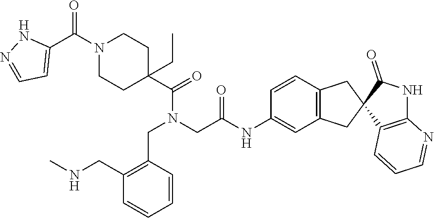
C1=CC(CN(C(C2(CC)CCN(C(C3=CC=NN3)=O)CC2)=O)CC(NC2=CC3=C(C=C2)CC2(C3)C3=C(NC2=O)N=CC=C3)=O)=C(CNC)C=C1
